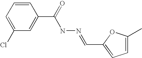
C1=CC=C(Cl)C=C1C(=O)NN=CC1=CC=C(C)O1
